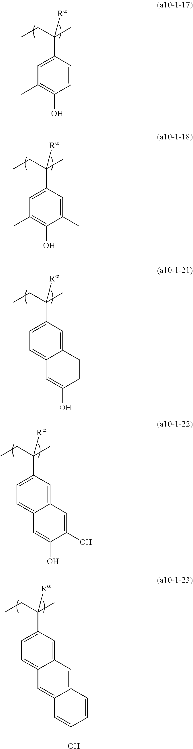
C1(C(C)(CC)[Ra])=CC(C)=C(O)C=C1.C1(C(C)(CC)[Ra])=CC(C)=C(O)C(C)=C1.C1(C(C)(CC)[Ra])=CC=C2C(=C1)C=CC(O)=C2.C1(C(C)(CC)[Ra])=CC=C2C(=C1)C=C(O)C(O)=C2.C1(C(C)(CC)[Ra])=CC=C2C(=C1)C=C1C(=C2)C=C(O)C=C1
